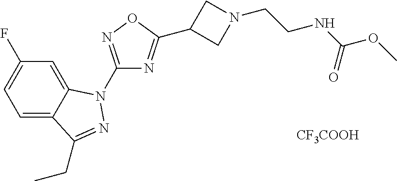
C1=C2C(=CC=C1F)C(CC)=NN2C1=NOC(C2CN(CCNC(OC)=O)C2)=N1.[CF3COOH]
